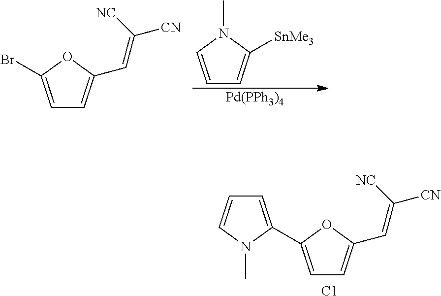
C1=C(Br)OC(C=C([NC])[CN])=C1.CN1C=CC=C1[SnMe3].[Pd(PPh3)4].C1=C(C2=CC=CN2C)OC(C=C([NC])[CN])=C1.[C1]
